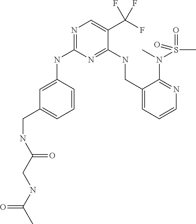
C1(CNC(=O)CNC(=O)C)=CC=CC(NC2=NC=C(C(F)(F)F)C(NCC3=CC=CN=C3N(S(C)(=O)=O)C)=N2)=C1
